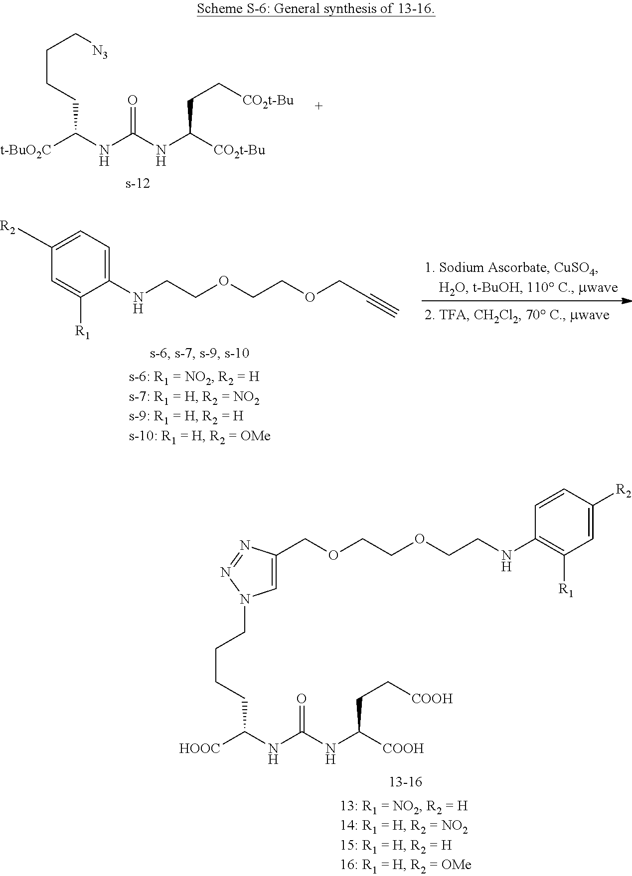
C(CC[CO2t-Bu])([CO2t-Bu])NC(NC([t-BuO2C])CCCC[N3])=O.C(CC[COOH])([COOH])NC(NC([HOOC])CCCCN1C=C(COCCOCCNC2=C([R1])C=C([R2])C=C2)N=N1)=O.C1([R2])=CC=C(NCCOCCOCC#C)C([R1])=C1
